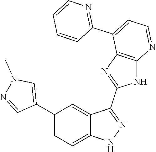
C1(C2=CC=C3C(=C2)C(C2=NC4=C(N2)N=CC=C4C2=NC=CC=C2)=NN3)=CN(C)N=C1
